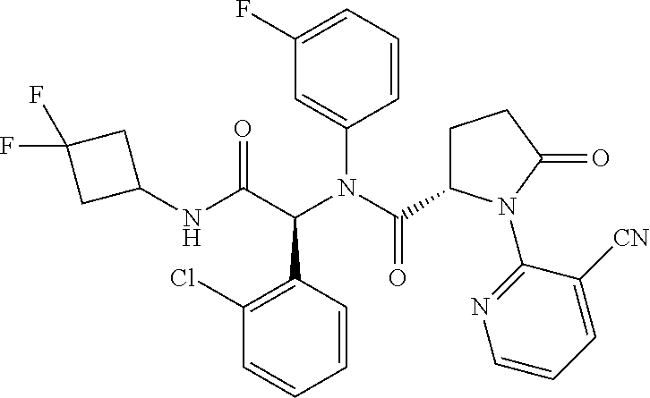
C1(NC(C(N(C(=O)C2CCC(=O)N2C2=NC=CC=C2[CN])C2=CC(F)=CC=C2)C2=C(Cl)C=CC=C2)=O)CC(F)(F)C1
